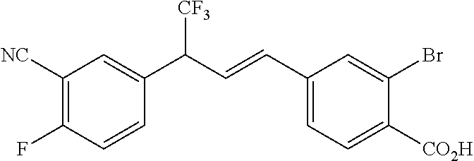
C1(C=CC(C2=CC([NC])=C(F)C=C2)[CF3])=CC=C([CO2H])C(Br)=C1
